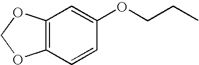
C12=C(OCO1)C=C(OCCC)C=C2
